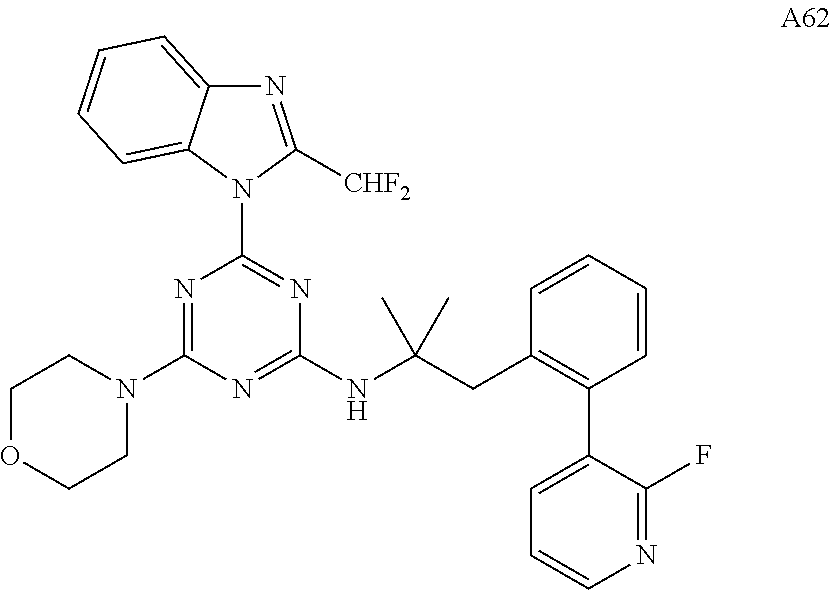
N1=C(N2CCOCC2)N=C(NC(CC2=C(C3=CC=CN=C3F)C=CC=C2)(C)C)N=C1N1C([CHF2])=NC2=CC=CC=C12
